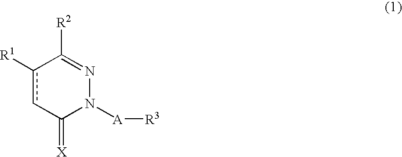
c1([R1])cC(=[X])N([A][R3])N=C1[R2]
